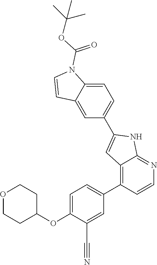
O1CCC(OC2=CC=C(C3=C4C(=NC=C3)NC(C3=CC=C5C(=C3)C=CN5C(OC(C)(C)C)=O)=C4)C=C2C#N)CC1
